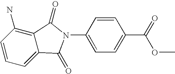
C1=CC(N)=C2C(=C1)C(=O)N(C1=CC=C(C(OC)=O)C=C1)C2=O
